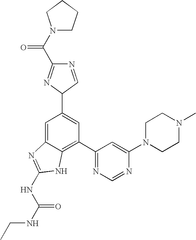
C1=C2C(=C(C3=NC=NC(N4CCN(C)CC4)=C3)C=C1C1C=NC(C(N3CCCC3)=O)=N1)NC(NC(NCC)=O)=N2
